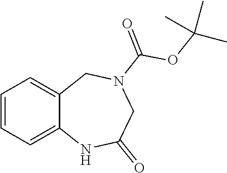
C1=CC=C2C(=C1)CN(C(OC(C)(C)C)=O)CC(=O)N2
